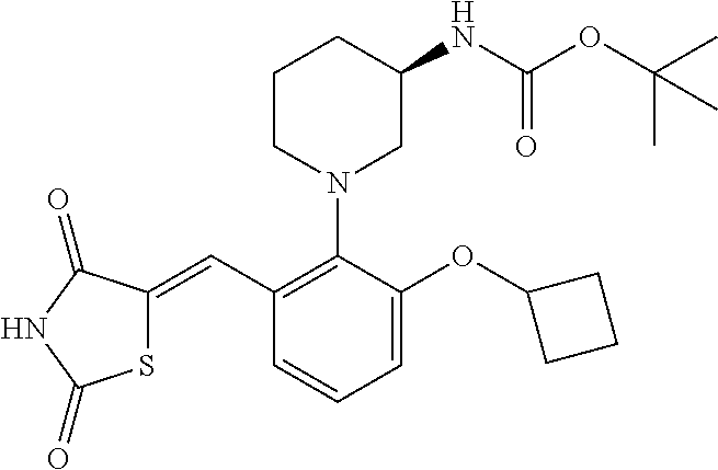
S1C(=CC2=C(N3CC(NC(OC(C)(C)C)=O)CCC3)C(OC3CCC3)=CC=C2)C(=O)NC1=O
